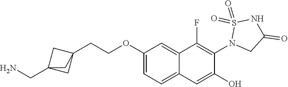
C1(OCCC23CC(CN)(C2)C3)=CC=C2C(=C1)C(F)=C(N1CC(=O)NS1(=O)=O)C(O)=C2
